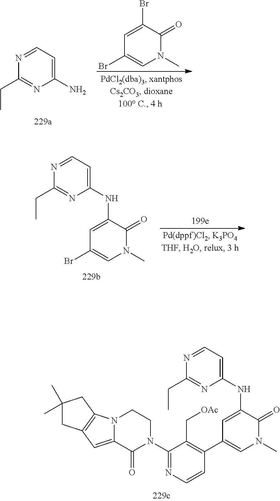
C1(NC2=CC(C3=C(C[OAc])C(N4CCN5C(=CC6=C5CC(C)(C)C6)C4=O)=NC=C3)=CN(C)C2=O)=CC=NC(CC)=N1.C1(N)=CC=NC(CC)=N1.C1=C(Br)C(=O)N(C)C=C1Br.C1=C(NC2=CC=NC(CC)=N2)C(=O)N(C)C=C1Br
